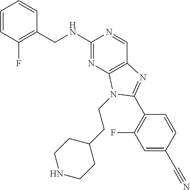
C1=CC(F)=C(CNC2=NC3=C(C=N2)N=C(C2=C(F)C=C(C#N)C=C2)N3CCC2CCNCC2)C=C1
